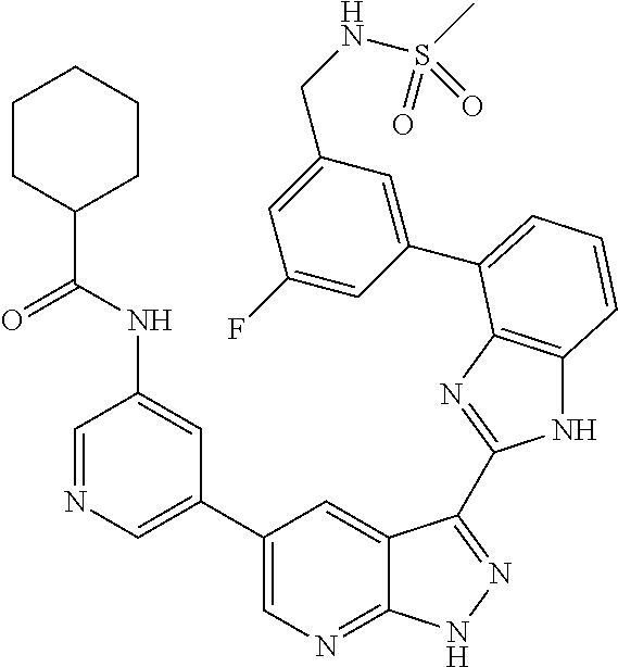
C1(C2=CN=C3C(=C2)C(C2=NC4=C(N2)C=CC=C4C2=CC(CNS(=O)(C)=O)=CC(F)=C2)=NN3)=CN=CC(NC(C2CCCCC2)=O)=C1
